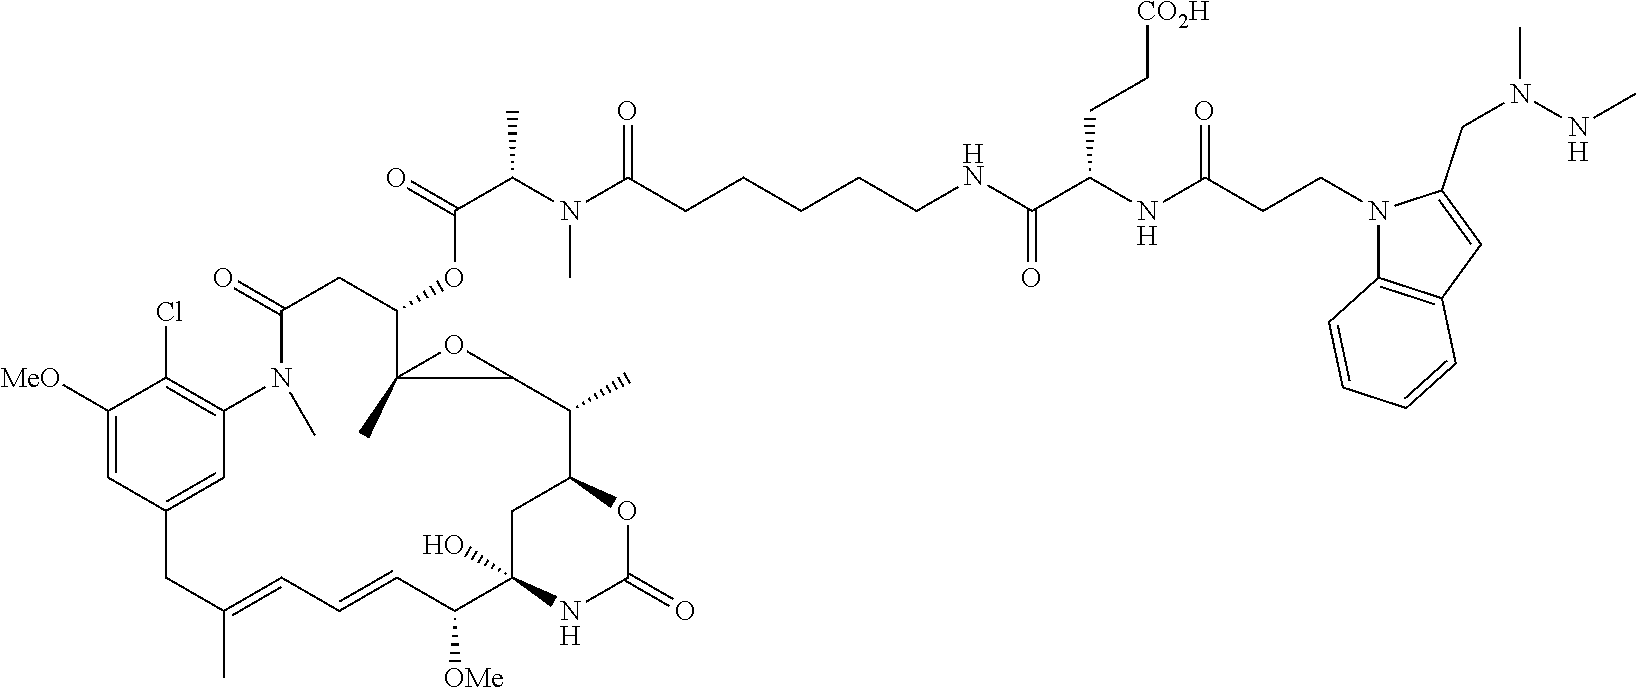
C1([MeO])=CC2=CC(=C1Cl)N(C)C(=O)CC(OC(=O)C(C)N(C)C(=O)CCCCCNC(C(NC(CCN1C3=C(C=C1CN(NC)C)C=CC=C3)=O)CC[CO2H])=O)C1(C)C(C(C)C3OC(=O)NC(O)(C([OMe])C=CC=C(C)C2)C3)O1
